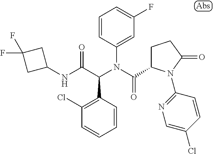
C1=CC(N(C(=O)C2CCC(=O)N2C2=NC=C(Cl)C=C2)C(C(NC2CC(F)(F)C2)=O)C2=C(Cl)C=CC=C2)=CC(F)=C1
